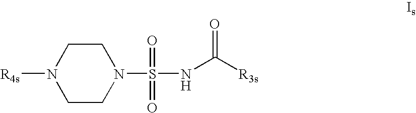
C1CN(S(NC([R3s])=O)(=O)=O)CCN1[R4s]
